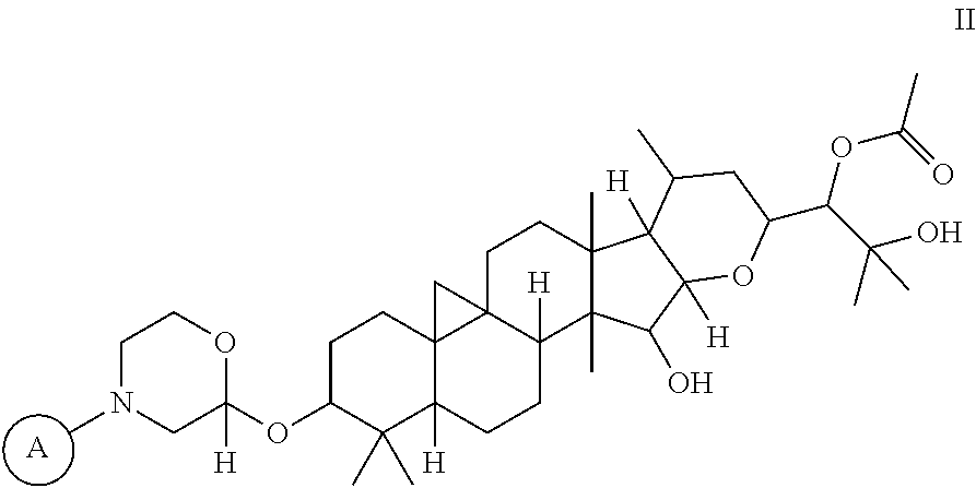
[A].O1C(OC2CCC34C([H])(C2(C)C)CCC2([H])C3(CCC3(C)C2(C)C(O)C2([H])C3([H])C(C)CC(C(C(C)(O)C)OC(C)=O)O2)C4)([H])CN(C)CC1
